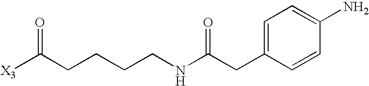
C1=CC(CC(NCCCCC([X3])=O)=O)=CC=C1N
